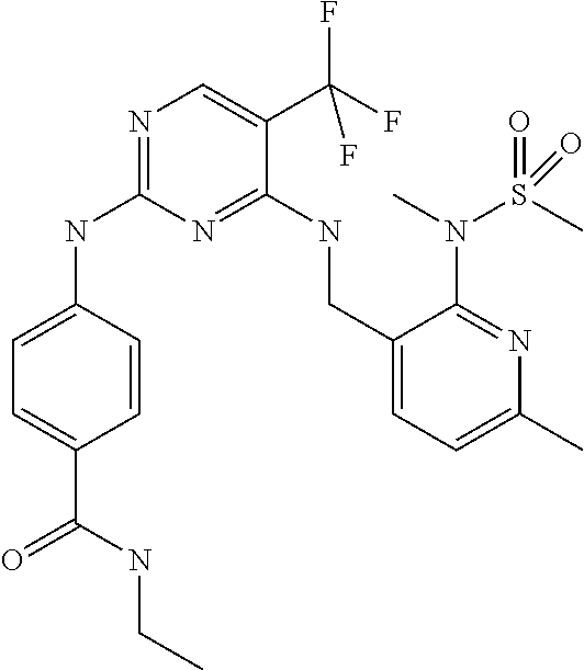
C1=C(NC2=NC=C(C(F)(F)F)C(NCC3=CC=C(C)N=C3N(C)S(C)(=O)=O)=N2)C=CC(C(NCC)=O)=C1
